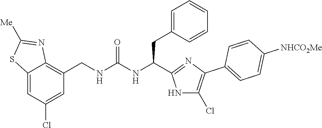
C12=CC(Cl)=CC(CNC(NC(CC3=CC=CC=C3)C3=NC(C4=CC=C([NHCO2Me])C=C4)=C(Cl)N3)=O)=C1N=C([Me])S2
